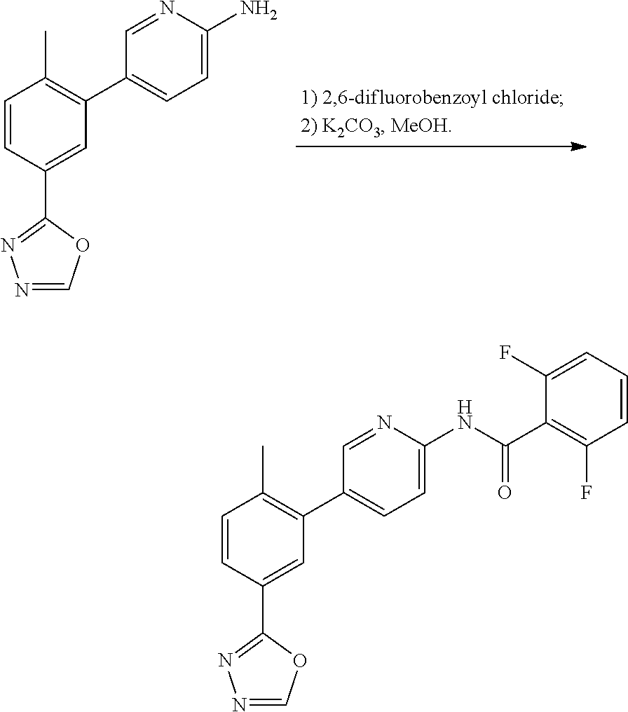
N1=COC(C2=CC(C3=CC=C(N)N=C3)=C(C)C=C2)=N1.N1=COC(C2=CC(C3=CC=C(NC(C4=C(F)C=CC=C4F)=O)N=C3)=C(C)C=C2)=N1
